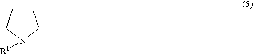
[R1]N1CCCC1
